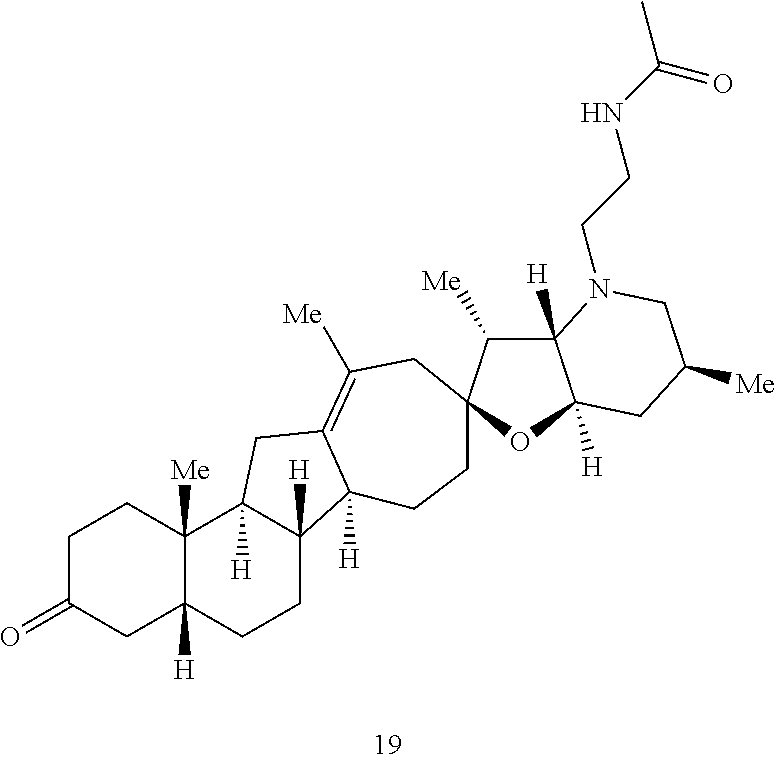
C1C(=O)CC2([H])C([Me])(C1)C1([H])C([H])(CC2)C2([H])C(=C([Me])CC3(CC2)C([Me])C2([H])C([H])(O3)CC([Me])CN2CCNC(=O)C)C1
